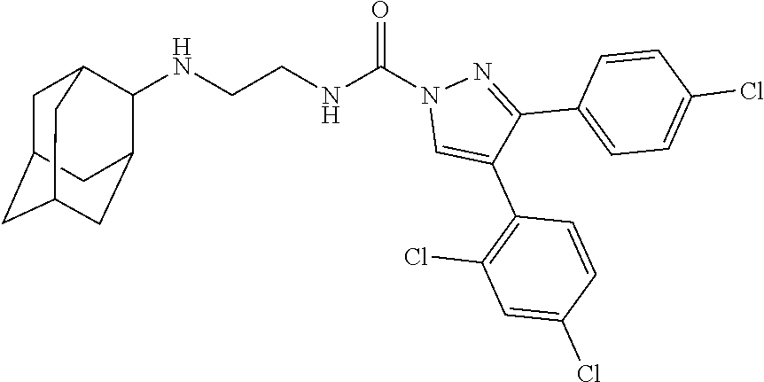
N(CCNC(N1C=C(C2=C(Cl)C=C(Cl)C=C2)C(C2=CC=C(Cl)C=C2)=N1)=O)C1C2CC3CC(CC1C3)C2
